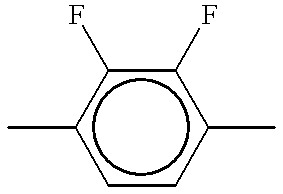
c1(C)ccc(C)c(F)c1F
